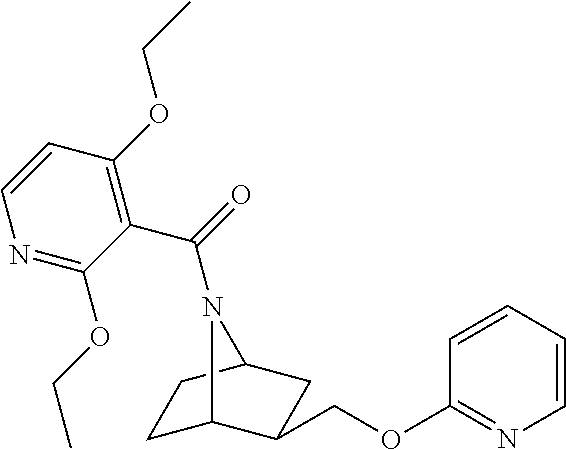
C1(OCC2C3CCC(C2)N3C(=O)C2=C(OCC)C=CN=C2OCC)=NC=CC=C1
